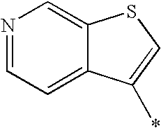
N1=CC=C2C(=C1)SC=C2*
